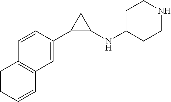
C12=C(C=CC(C3C(NC4CCNCC4)C3)=C1)C=CC=C2
